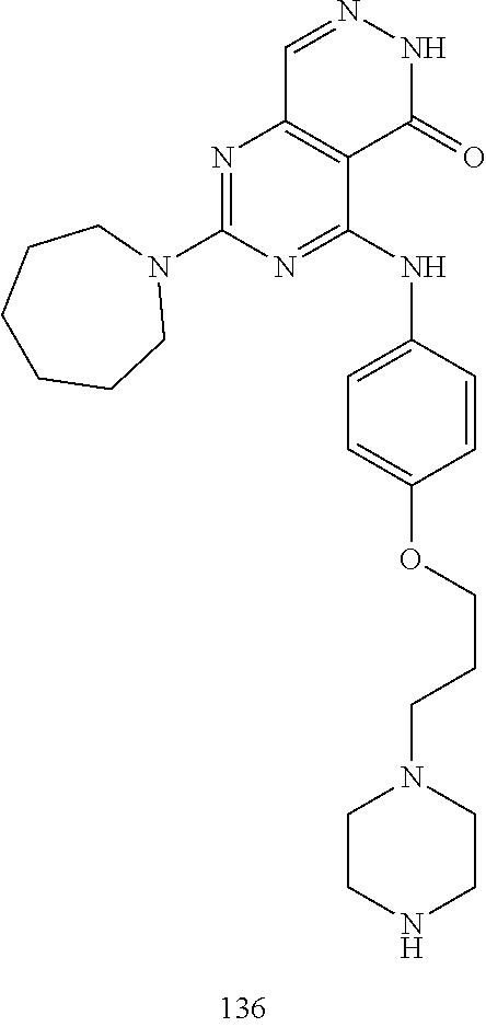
C1=NNC(=O)C2=C1N=C(N1CCCCCC1)N=C2NC1=CC=C(OCCCN2CCNCC2)C=C1
